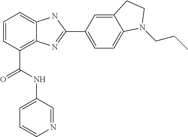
C1=CC(C(NC2=CC=CN=C2)=O)=C2C(=C1)NC(C1=CC=C3C(=C1)CCN3CCC)=N2
